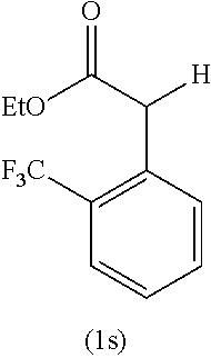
C1=CC(C(C([EtO])=O)[H])=C([F3C])C=C1
